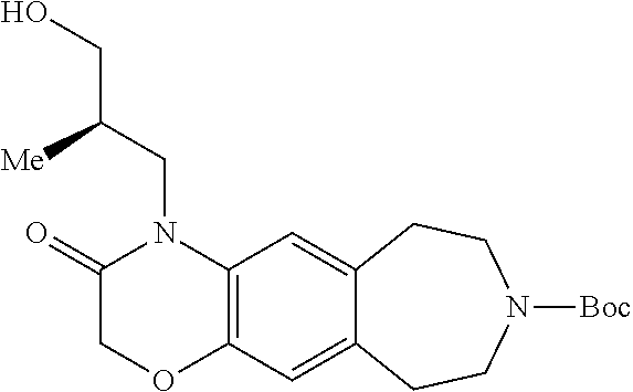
C(CN1C(=O)COC2=C1C=C1C(=C2)CCN([Boc])CC1)(CO)[Me]
